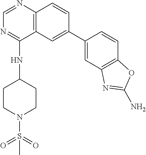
C1=C(C2=CC3=C(N=CN=C3NC3CCN(S(=O)(=O)C)CC3)C=C2)C=CC2=C1N=C(N)O2
